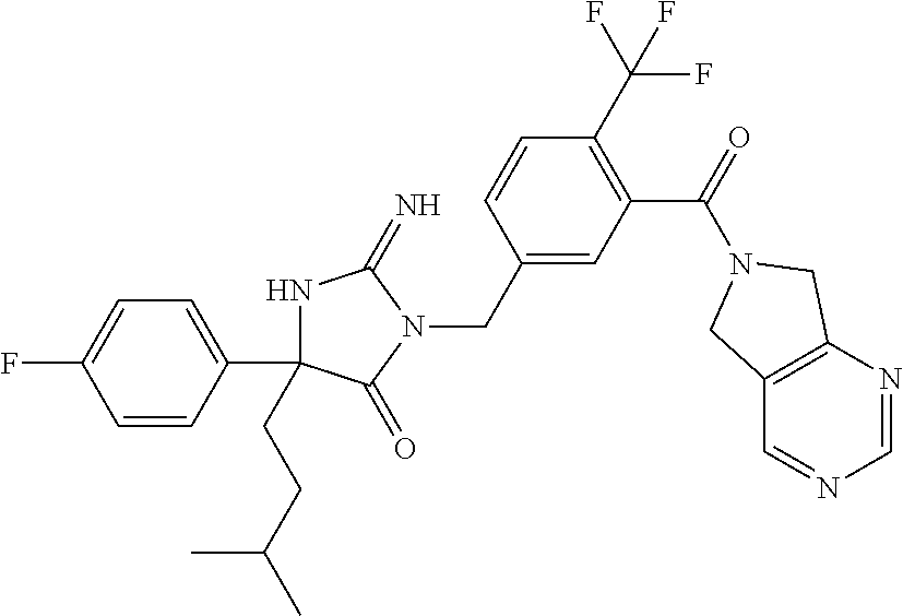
C1(C2=CC=C(F)C=C2)(CCC(C)C)NC(=N)N(CC2=CC(C(=O)N3CC4=C(C=NC=N4)C3)=C(C(F)(F)F)C=C2)C1=O
